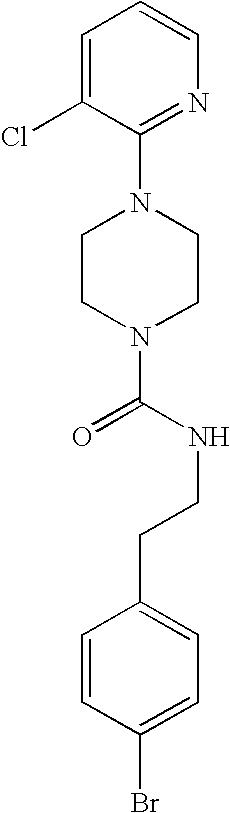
C1(N2CCN(C(=O)NCCC3=CC=C(Br)C=C3)CC2)=NC=CC=C1Cl
